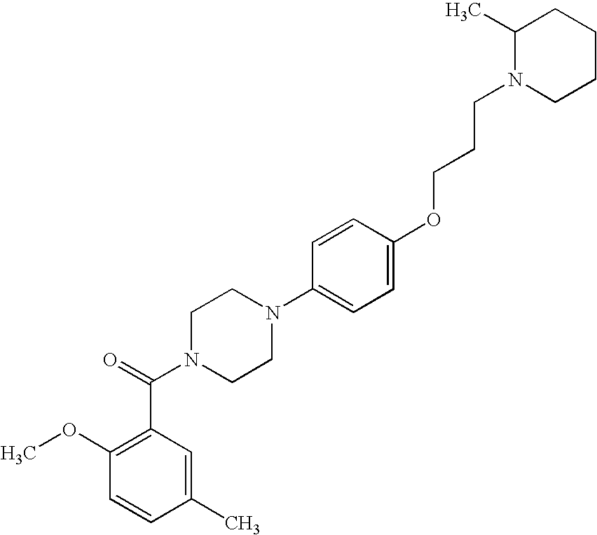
C1=CC(C)=CC(C(N2CCN(C3=CC=C(OCCCN4CCCCC4C)C=C3)CC2)=O)=C1OC
